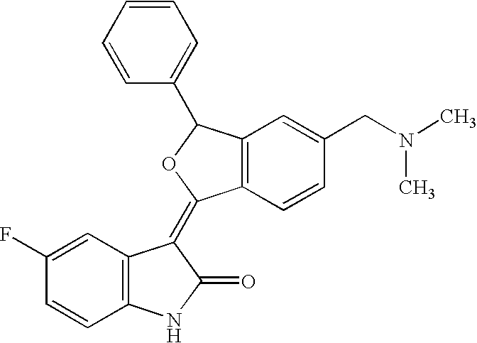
C1(F)=CC2=C(C=C1)NC(=O)C2=C1C2=C(C(C3=CC=CC=C3)O1)C=C(CN(C)C)C=C2
